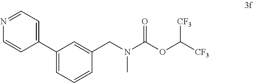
C1(C2=CC=CC(CN(C(OC([CF3])[CF3])=O)C)=C2)=CC=NC=C1
